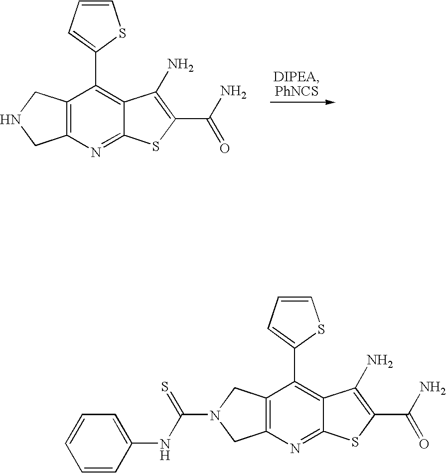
C1=CC=C(C2=C3C(=NC4=C2CNC4)SC(C(=O)N)=C3N)S1.C1=CC=C(C2=C3C(=NC4=C2CN(C(=S)NC2=CC=CC=C2)C4)SC(C(=O)N)=C3N)S1
